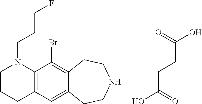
O=C(O)CCC(=O)O.C1CCC2=C(N1CCCF)C(Br)=C1C(=C2)CCNCC1
